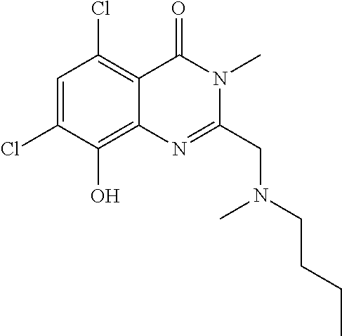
C1=C(Cl)C(O)=C2C(=C1Cl)C(=O)N(C)C(CN(CCCC)C)=N2
